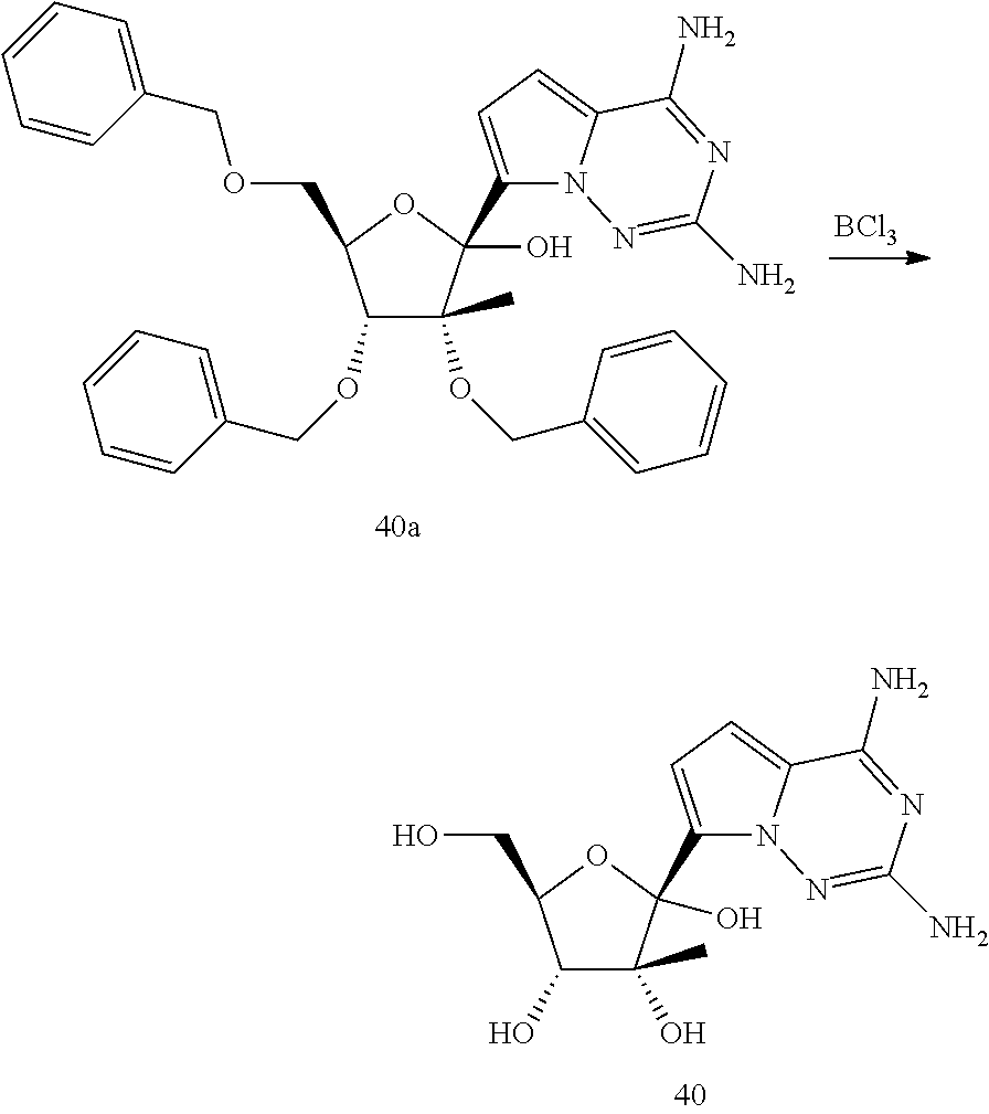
C1(OCC2=CC=CC=C2)C(COCC2=CC=CC=C2)OC(C2=CC=C3N2N=C(N)N=C3N)(O)C1(C)OCC1=CC=CC=C1.[BCl3].C1(O)C(CO)OC(C2=CC=C3N2N=C(N)N=C3N)(O)C1(C)O
